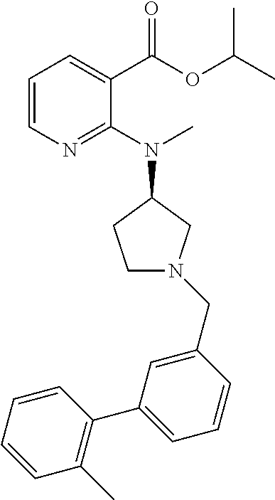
C1=C(CN2CCC(N(C)C3=NC=CC=C3C(=O)OC(C)C)C2)C=CC=C1C1=C(C)C=CC=C1
